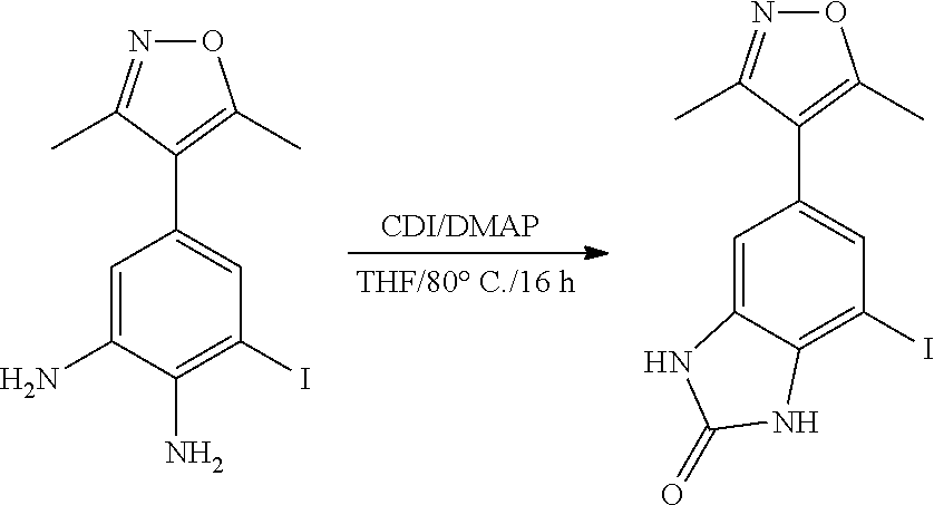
C1(C2=CC(I)=C(N)C(N)=C2)=C(C)ON=C1C.C1(C2=CC(I)=C3C(=C2)NC(=O)N3)=C(C)ON=C1C
